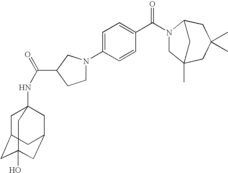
C1=C(N2CCC(C(NC34CC5CC(O)(CC(C3)C5)C4)=O)C2)C=CC(C(N2CC3(C)CC(C)(C)CC2C3)=O)=C1
